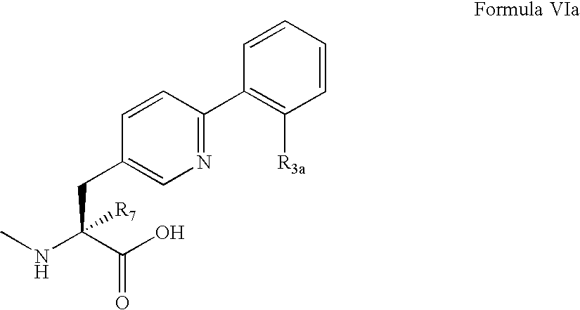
C1(CC(NC)(C(O)=O)[R7])=CN=C(C2=C([R3a])C=CC=C2)C=C1
